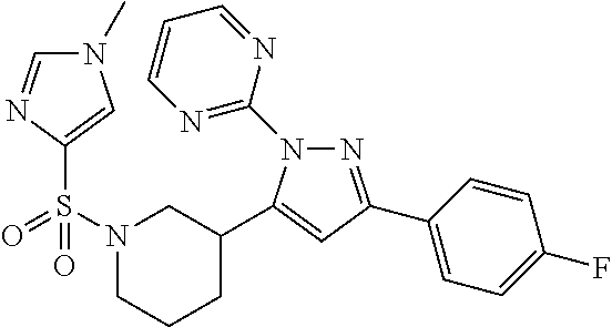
N1=C(C2=CC=C(F)C=C2)C=C(C2CN(S(=O)(C3=CN(C)C=N3)=O)CCC2)N1C1=NC=CC=N1
